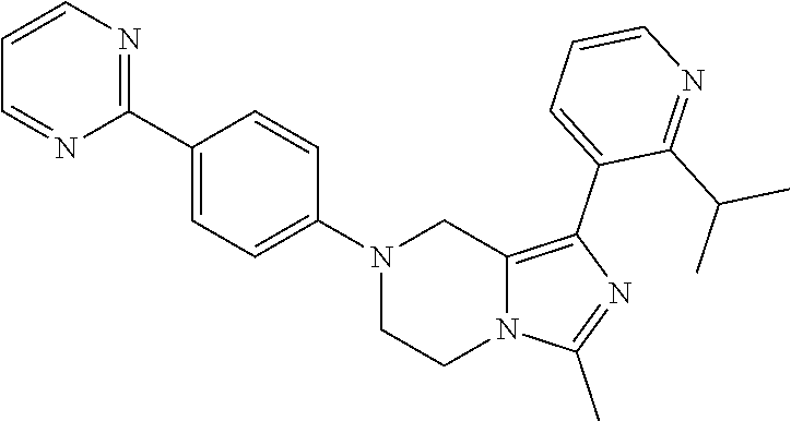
N1(C2=CC=C(C3=NC=CC=N3)C=C2)CCN2C(=C(C3=CC=CN=C3C(C)C)N=C2C)C1
